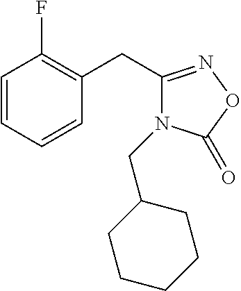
C1=CC=CC(CC2=NOC(=O)N2CC2CCCCC2)=C1F
